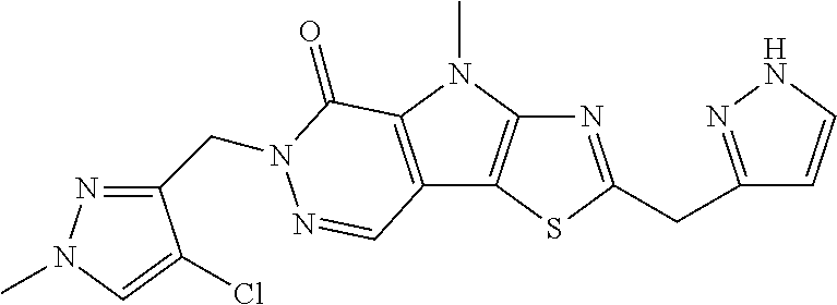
N1=C(CC2=NNC=C2)SC2=C1N(C)C1=C2C=NN(CC2=NN(C)C=C2Cl)C1=O
